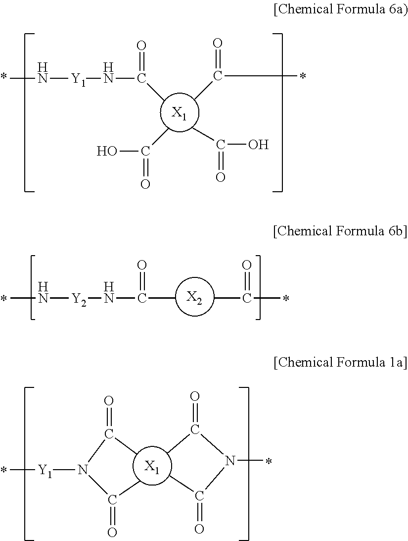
CN[Y1]NC(C)=O.[X1].CC(O)=O.CC(O)=O.CC(C)=O.CN[Y2]NC(C)=O.[X2].CC(C)=O.[X1].CC(N(C(C)=O)[Y1]C)=O.CC(N(C(C)=O)C)=O
